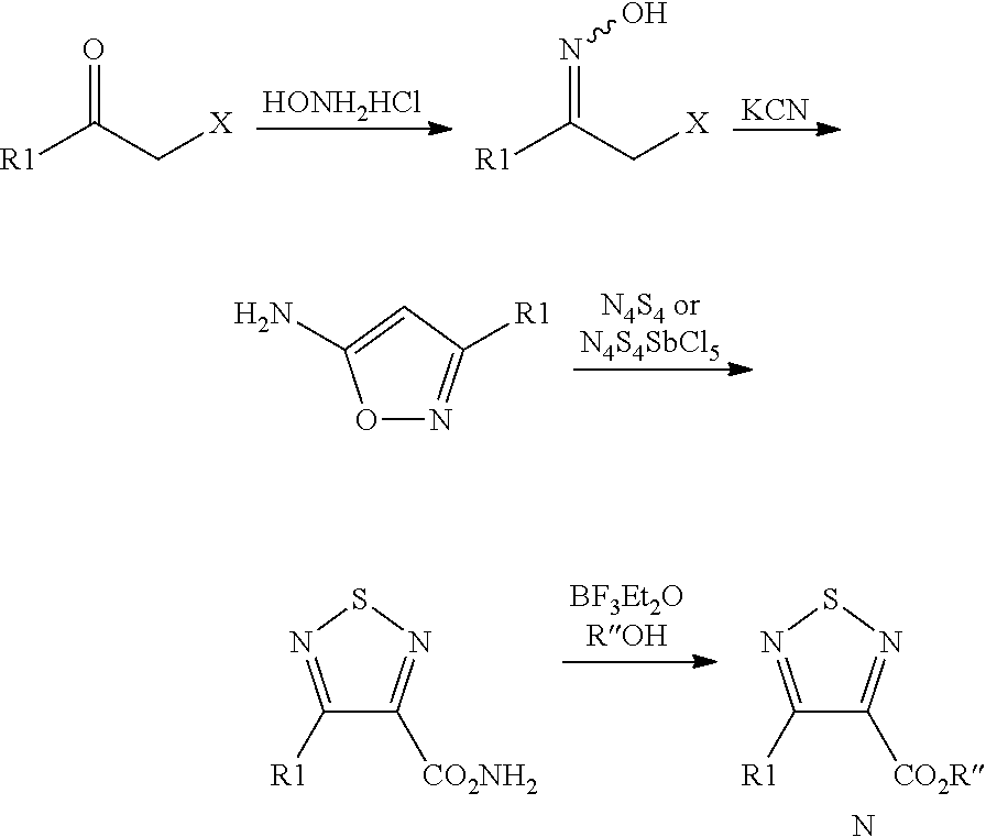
[R1]C(C[X])=O.[HONH2HCl].[R1]C(C[X])=NO.[KCN].O1N=C([R1])C=C1N.C1([R1])=NSN=C1[CO2NH2].C1([R1])=NSN=C1[CO2R].N
